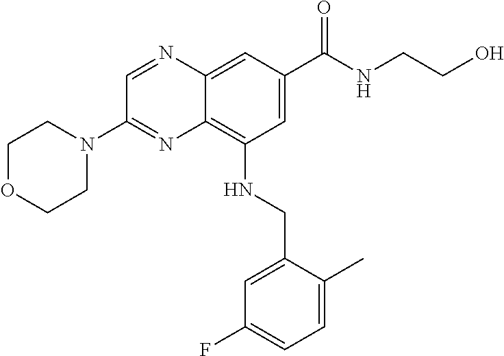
C1OCCN(C2=NC3=C(NCC4=CC(F)=CC=C4C)C=C(C(NCCO)=O)C=C3N=C2)C1
